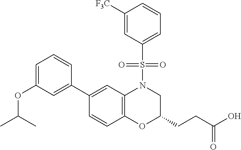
C1(C2=CC(OC(C)C)=CC=C2)=CC2=C(C=C1)OC(CCC(O)=O)CN2S(=O)(=O)C1=CC=CC([F3C])=C1
